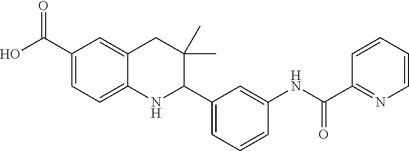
C1(C(O)=O)=CC=C2C(=C1)CC(C)(C)C(C1=CC=CC(NC(C3=NC=CC=C3)=O)=C1)N2
